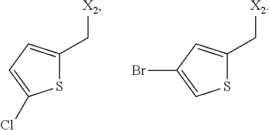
S1C(C[X2])=CC=C1Cl.S1C(C[X2])=CC(Br)=C1
